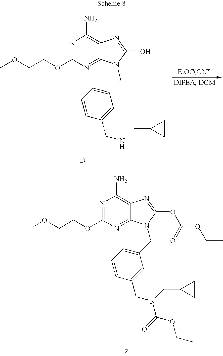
N1=C(OCCOC)N=C2C(=C1N)N=C(O)N2CC1=CC=CC(CNCC2CC2)=C1.[EtOC(O)Cl].[D].N1=C(OCCOC)N=C2C(=C1N)N=C(OC(OCC)=O)N2CC1=CC=CC(CN(CC2CC2)C(=O)OCC)=C1.[Z]
